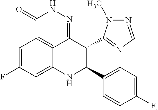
C1(=O)C2=C3C(=NN1)C(C1=NC=NN1C)C(C1=CC=C(F)C=C1)NC3=CC(F)=C2
